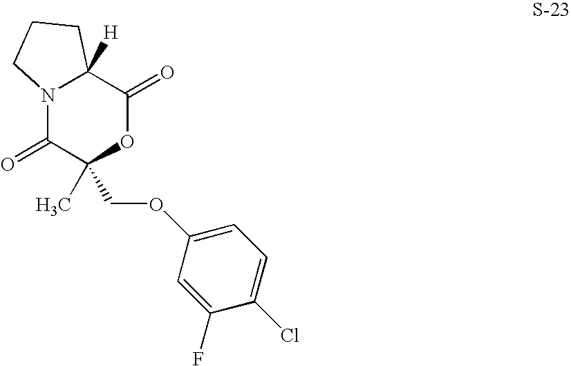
N12C(=O)C(C)(COC3=CC=C(Cl)C(F)=C3)OC(=O)C1([H])CCC2
